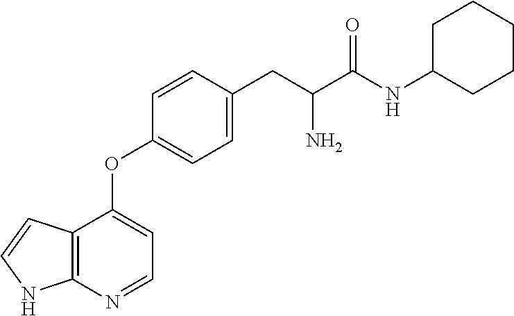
C(C(CC1=CC=C(OC2=CC=NC3=C2C=CN3)C=C1)N)(NC1CCCCC1)=O
